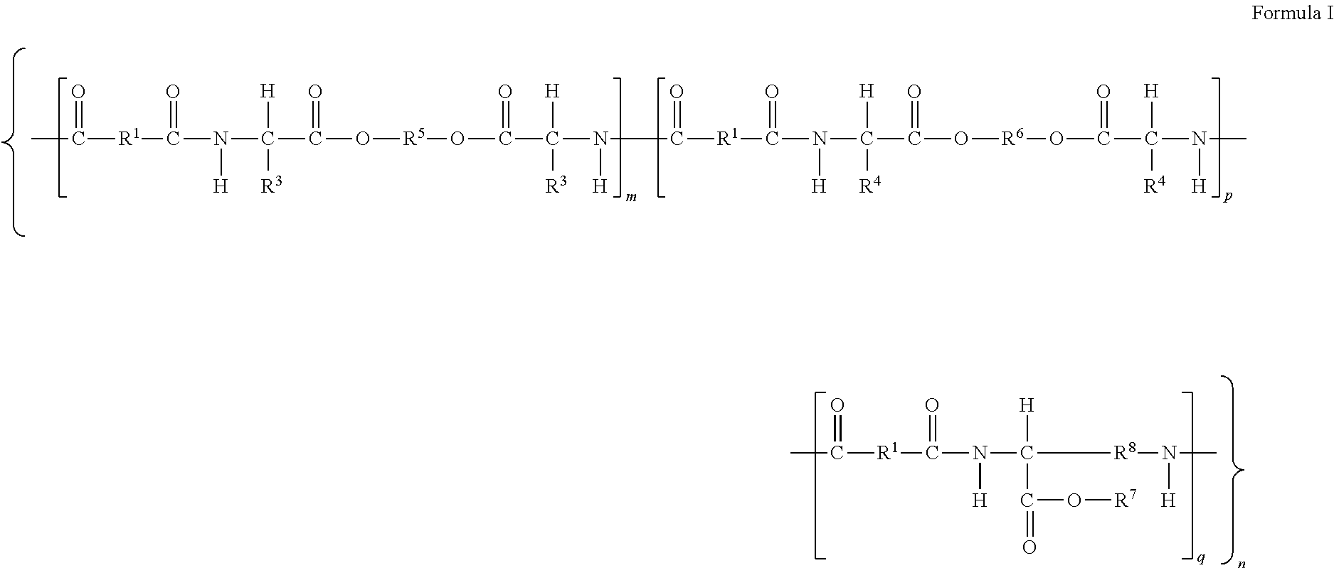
CC(=O)[R1]C(=O)N(C([H])(C(=O)O[R5]OC(=O)C([H])([R3])N(C(=O)[R1]C(=O)N([H])C([H])([R4])C(=O)O[R6]OC(=O)C([H])([R4])N([H])C)[H])[R3])[H].O=C(C)[R1]C(=O)N([H])C([H])(C(O[R7])=O)[R8]N(C)[H]
